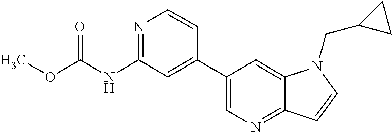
O(C)C(NC1=NC=CC(C2=CN=C3C(=C2)N(CC2CC2)C=C3)=C1)=O
